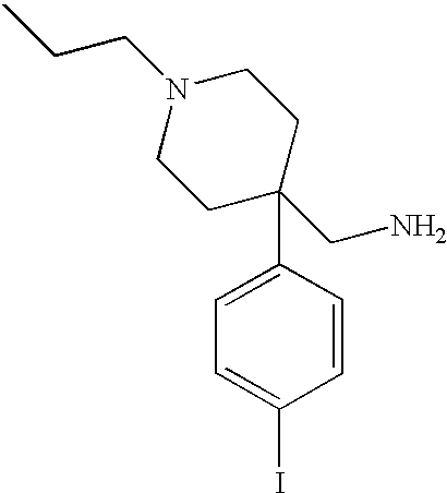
C1C(CN)(C2=CC=C(I)C=C2)CCN(CCC)C1
